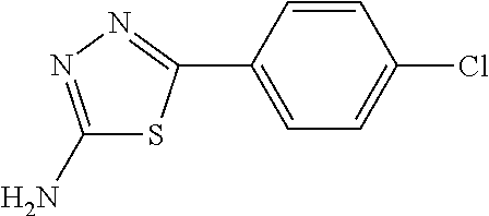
C1=C(C2=NN=C(N)S2)C=CC(Cl)=C1
